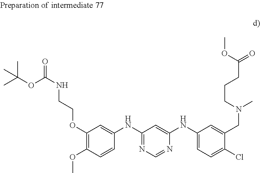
C1(OCCNC(=O)OC(C)(C)C)=C(OC)C=CC(NC2=NC=NC(NC3=CC=C(Cl)C(CN(C)CCCC(=O)OC)=C3)=C2)=C1
